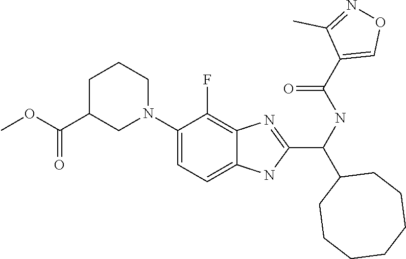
C1(C(C2CCCCCCC2)NC(=O)C2=CON=C2C)=NC2=C(F)C(N3CCCC(C(OC)=O)C3)=CC=C2N1
